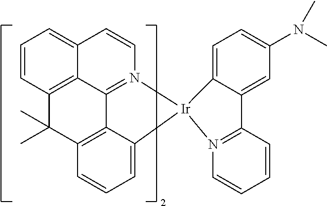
C12=C3C=CC=C1C=CN1=C2C2=C(C=CC=C2[Ir]12N1=C(C4=CC(N(C)C)=CC=C24)C=CC=C1)C3(C)C
